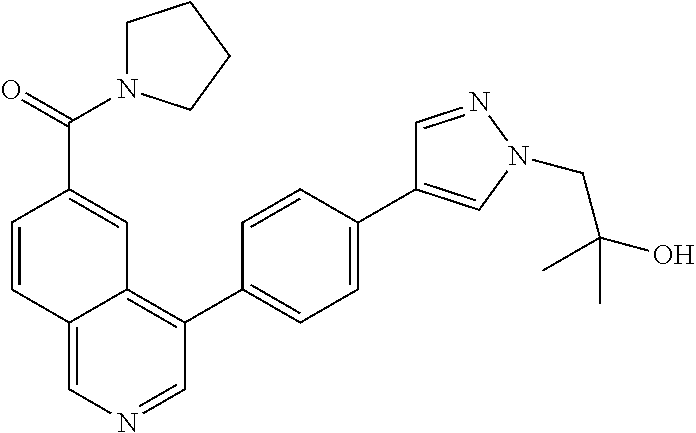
C1=CC2=CN=CC(C3=CC=C(C4=CN(CC(C)(O)C)N=C4)C=C3)=C2C=C1C(N1CCCC1)=O
